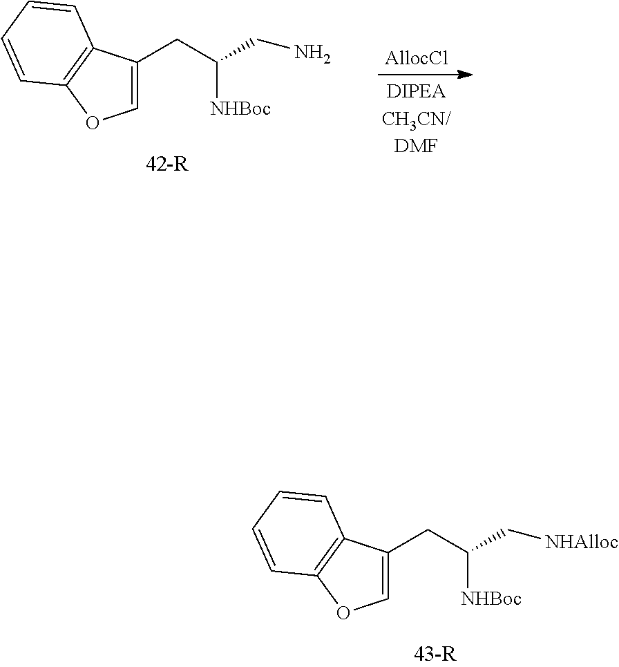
C1=C(CC([NHBoc])CN)C2=C(O1)C=CC=C2.[AllocCl].C1=C(CC([NHBoc])C[NHAlloc])C2=C(O1)C=CC=C2
